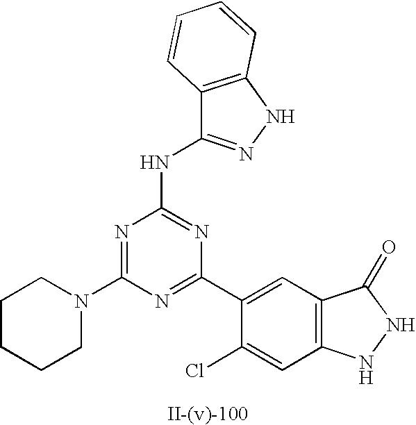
C12=C(NN=C1NC1=NC(C3=CC4=C(C=C3Cl)NNC4=O)=NC(N3CCCCC3)=N1)C=CC=C2
